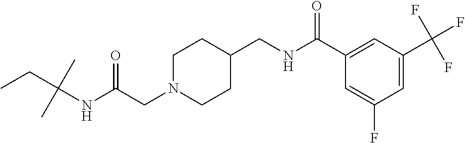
C(CN1CCC(CNC(C2=CC(C(F)(F)F)=CC(F)=C2)=O)CC1)(NC(C)(C)CC)=O
